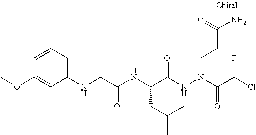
C(C(NN(C(C(Cl)F)=O)CCC(N)=O)=O)(NC(CNC1=CC=CC(OC)=C1)=O)CC(C)C
